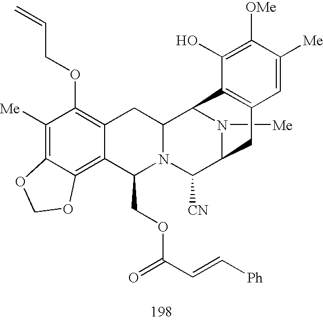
C1([Me])=C2C(=C3C(=C1OCC=C)CC1N(C3COC(C=C[Ph])=O)C([CN])C3N([Me])C1C1=C(C3)C=C([Me])C([OMe])=C1O)OCO2
